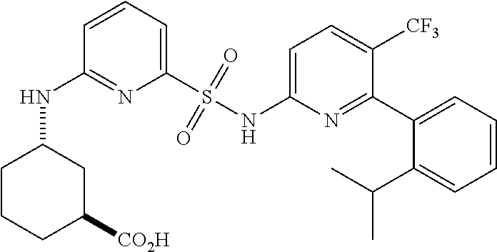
C1=CC=C(S(NC2=CC=C([CF3])C(C3=CC=CC=C3C(C)C)=N2)(=O)=O)N=C1NC1CCCC([CO2H])C1
